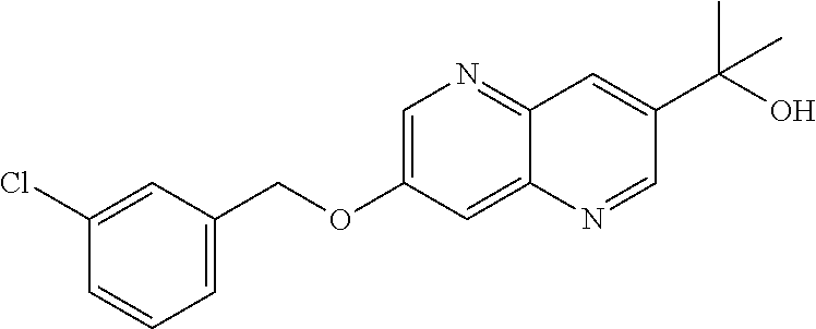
C1=C(COC2=CN=C3C(=C2)N=CC(C(O)(C)C)=C3)C=C(Cl)C=C1
